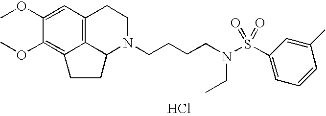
Cl.C12=C3C=C(OC)C(OC)=C1CCC2N(CCCCN(S(=O)(=O)C1=CC=CC(C)=C1)CC)CC3
